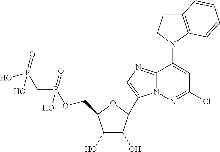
C1(O)C(O)C(C2=CN=C3N2N=C(Cl)C=C3N2CCC3=C2C=CC=C3)OC1COP(CP(O)(=O)O)(=O)O
